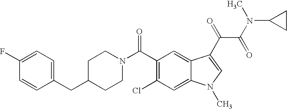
C1(F)=CC=C(CC2CCN(C(C3=C(Cl)C=C4C(=C3)C(C(C(=O)N(C3CC3)C)=O)=CN4C)=O)CC2)C=C1
